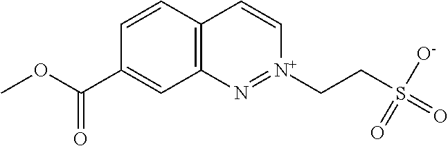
C12=C(C=CC(C(OC)=O)=C1)C=C[N+](CCS(=O)([O-])=O)=N2
